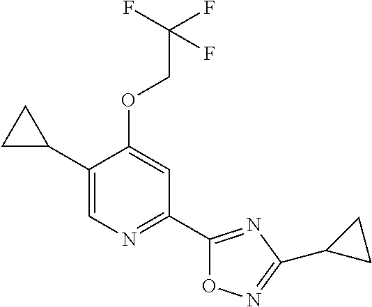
C1(C2CC2)=CN=C(C2=NC(C3CC3)=NO2)C=C1OCC(F)(F)F
